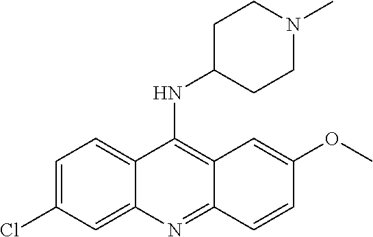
C1=C(Cl)C=C2C(=C1)C(NC1CCN(C)CC1)=C1C(=N2)C=CC(OC)=C1
